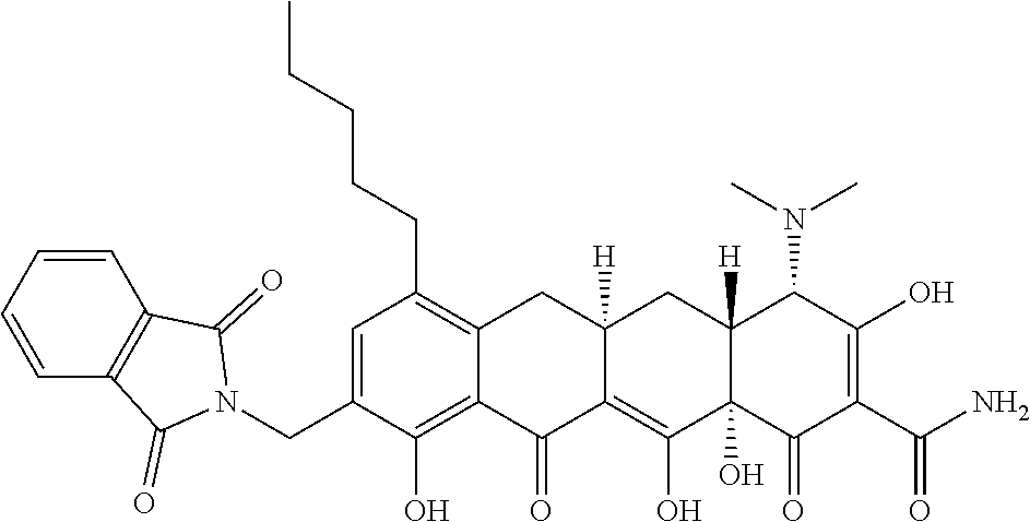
C1=C(CN2C(=O)C3=C(C=CC=C3)C2=O)C(O)=C2C(=C1CCCCC)CC1([H])C(=C(O)C3(O)C([H])(C1)C(N(C)C)C(O)=C(C(N)=O)C3=O)C2=O
